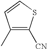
C1(C)=C([CN])SC=C1
